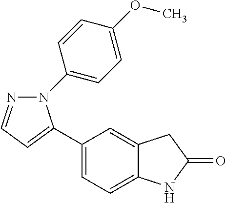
C1(C2=CC=NN2C2=CC=C(OC)C=C2)=CC=C2C(=C1)CC(=O)N2
